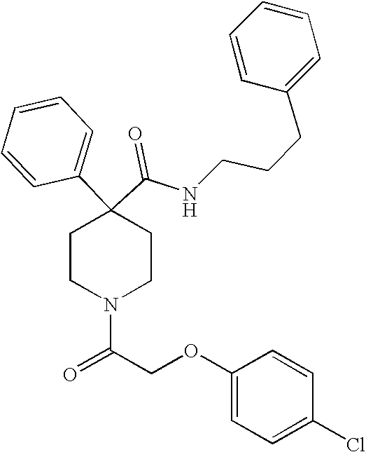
N(C(C1(C2=CC=CC=C2)CCN(C(=O)COC2=CC=C(Cl)C=C2)CC1)=O)CCCC1=CC=CC=C1
